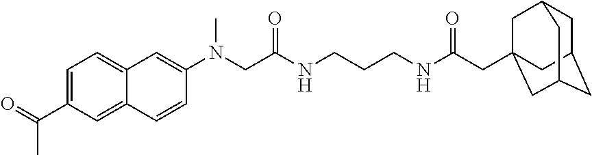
C1=C(C(=O)C)C=C2C(=C1)C=C(N(C)CC(NCCCNC(CC13CC4CC(CC(C1)C4)C3)=O)=O)C=C2
